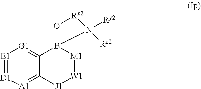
[E1]1=[D1][A1]=C2C(=[G1]1)B1([M1][W1][J1]2)O[Rx2]N1([Ry2])[Rz2]
